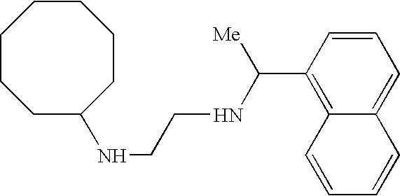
C1CCC(NCCNC([Me])C2=C3C(=CC=C2)C=CC=C3)CCCC1
